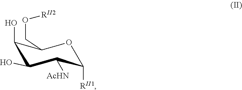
O1C([RII1])C([AcHN])C(O)C(O)C1CO[RII2]
